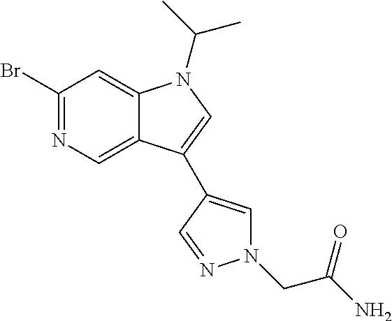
BrC1=NC=C2C(=C1)N(C(C)C)C=C2C1=CN(CC(N)=O)N=C1
